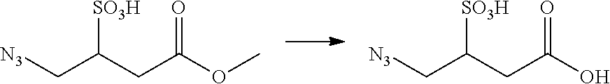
[N3]CC(CC(OC)=O)[SO3H].[N3]CC(CC(O)=O)[SO3H]
